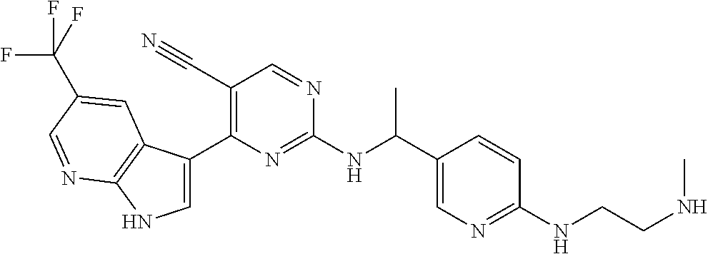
C1(C#N)=C(C2=CNC3=C2C=C(C(F)(F)F)C=N3)N=C(NC(C2=CN=C(NCCNC)C=C2)C)N=C1
